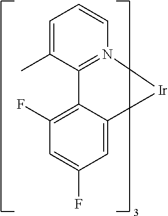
C1(F)=C2C(=CC(F)=C1)[Ir]N1=C2C(C)=CC=C1
